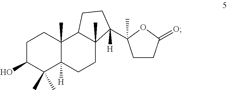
C1C(O)C(C)(C)C2([H])C(C)(C1)C1C(C)(CC2)C(C2(C)CCC(=O)O2)([H])CC1
